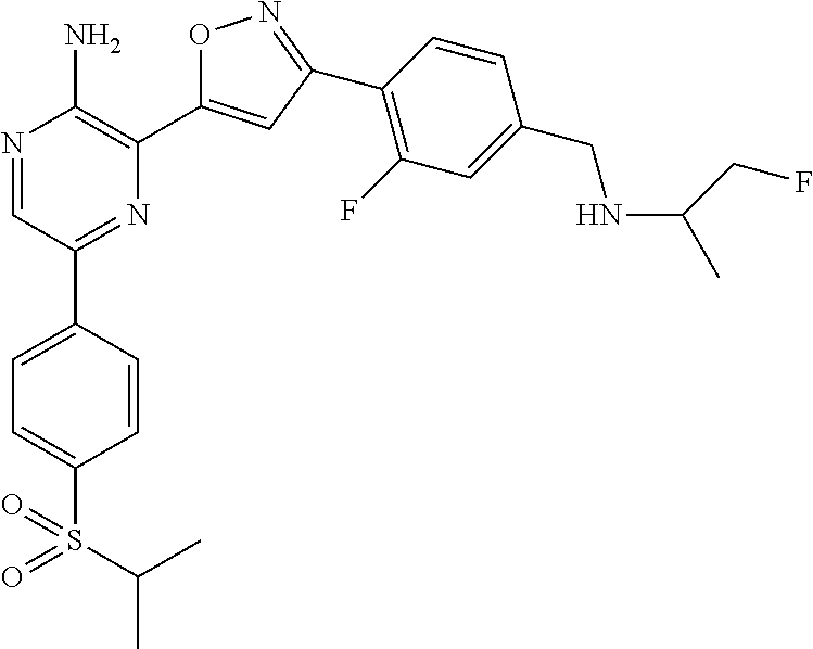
N1=CC(C2=CC=C(S(C(C)C)(=O)=O)C=C2)=NC(C2=CC(C3=C(F)C=C(CNC(CF)C)C=C3)=NO2)=C1N
